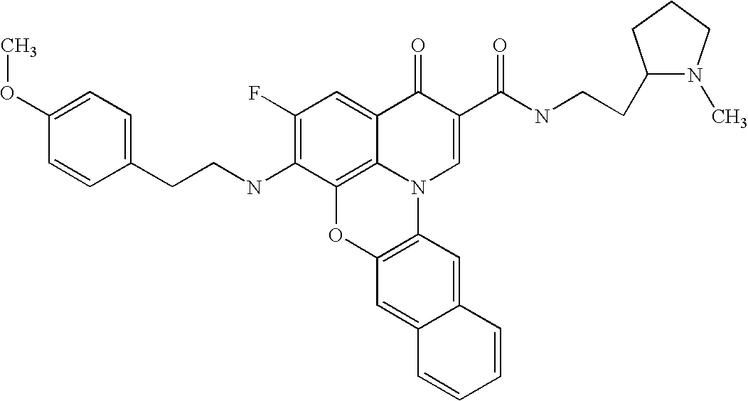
C1(F)=C(NCCC2=CC=C(OC)C=C2)C2=C3C(=C1)C(=O)C(C(=O)NCCC1N(C)CCC1)=CN3C1=C(O2)C=C2C(=C1)C=CC=C2
